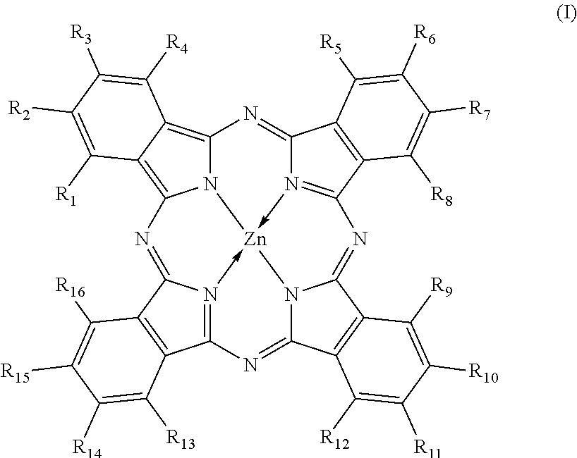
N12C3=C4C(=C1N=C1N5->[Zn]26-N2=C(C7=C(C2=N3)C([R5])=C([R6])C([R7])=C7[R8])N=C2N6C(=NC=5C3=C1C([R16])=C([R15])C([R14])=C3[R13])C1=C2C([R9])=C([R10])C([R11])=C1[R12])C([R1])=C([R2])C([R3])=C4[R4]
